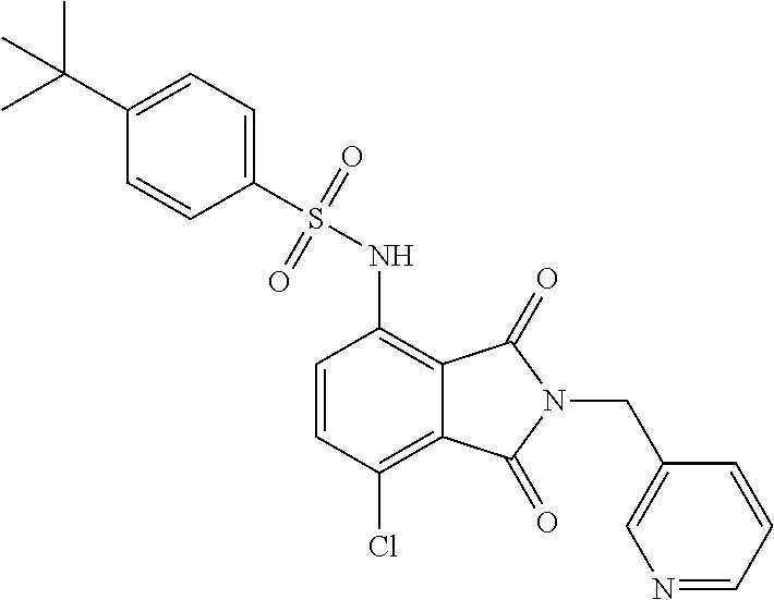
C1=CC(Cl)=C2C(=C1NS(C1=CC=C(C(C)(C)C)C=C1)(=O)=O)C(=O)N(CC1=CN=CC=C1)C2=O
